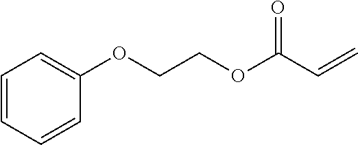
C1=CC=CC(OCCOC(=O)C=C)=C1
